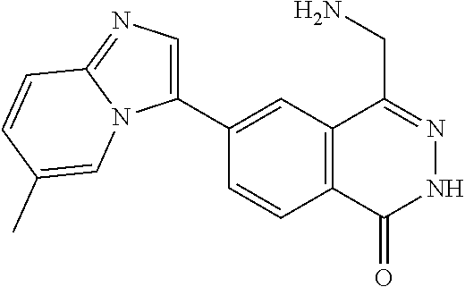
C1(C2=CN=C3N2C=C(C)C=C3)=CC2=C(C=C1)C(=O)NN=C2CN
